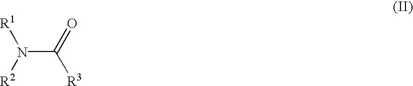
[R1]N([R2])C(=O)[R3]
